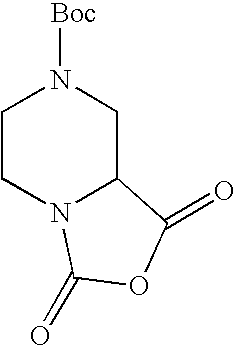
C1CN2C(CN1[Boc])C(=O)OC2=O
